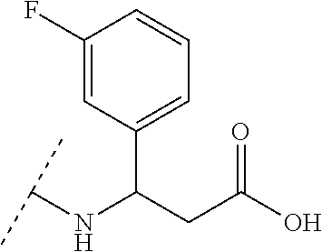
C1(C(CC(O)=O)NC(C)C)=CC=CC(F)=C1
